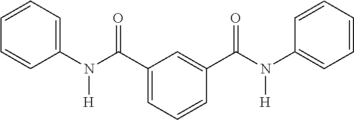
C1(N(C(C2=CC=CC(C(N(C3=CC=CC=C3)[H])=O)=C2)=O)[H])=CC=CC=C1
